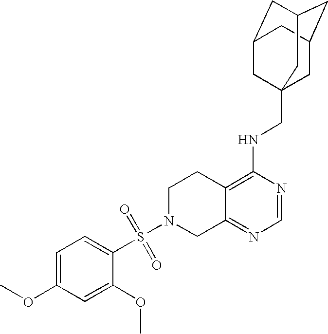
C12=C(NCC34CC5CC(CC(C3)C5)C4)N=CN=C1CN(S(=O)(=O)C1=CC=C(OC)C=C1OC)CC2
